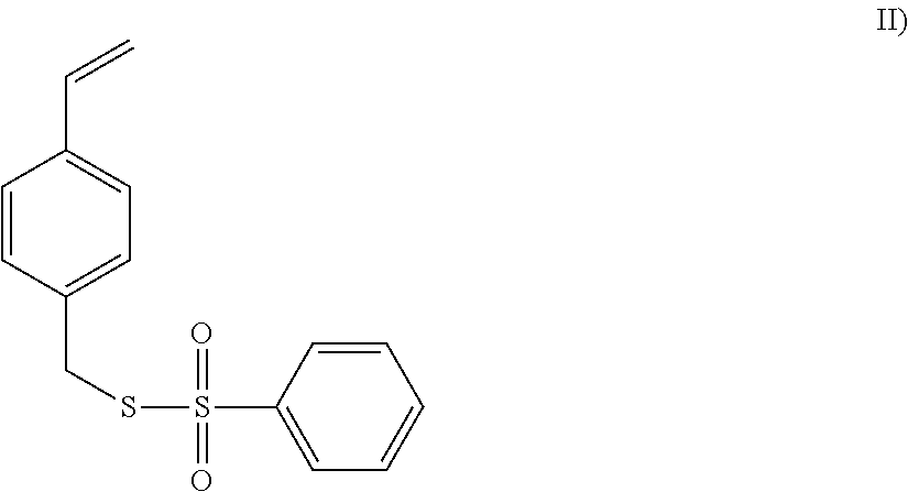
C1=CC(CSS(C2=CC=CC=C2)(=O)=O)=CC=C1C=C
